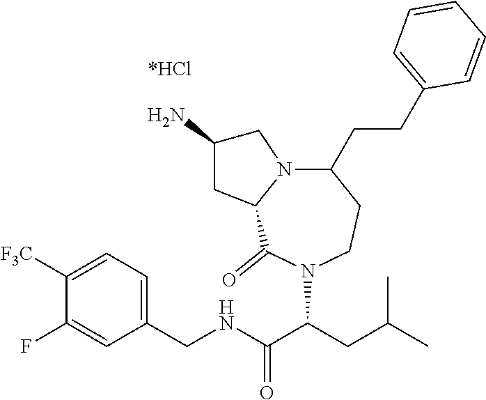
C1([F3C])=CC=C(CNC(C(CC(C)C)N2C(=O)C3N(CC(N)C3)C(CCC3=CC=CC=C3)CC2)=O)C=C1F
